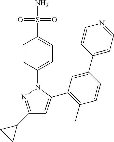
C1(C2CC2)=NN(C2=CC=C(S(N)(=O)=O)C=C2)C(C2=C(C)C=CC(C3=CC=NC=C3)=C2)=C1
